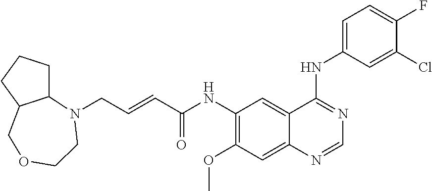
C12CCCC1COCCN2CC=CC(NC1=C(OC)C=C2C(=C1)C(NC1=CC=C(F)C(Cl)=C1)=NC=N2)=O
